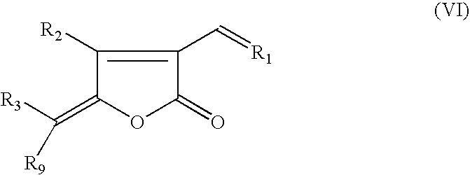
C1(=C([R3])[R9])OC(=O)C(C=[R1])=C1[R2]
